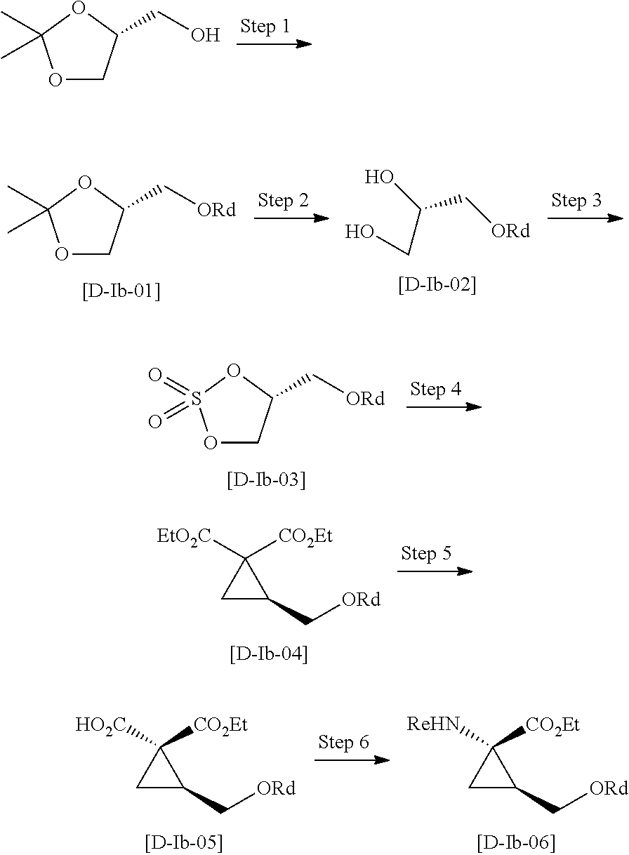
O1CC(CO)OC1(C)C.O1CC(C[ORd])OC1(C)C.C(C(O)C[ORd])O.O1CC(C[ORd])OS1(=O)=O.C1C(C[ORd])C1([EtO2C])[CO2Et].C1C(C[ORd])C1([ReHN])[CO2Et].C1C(C[ORd])C1([HO2C])[CO2Et]
